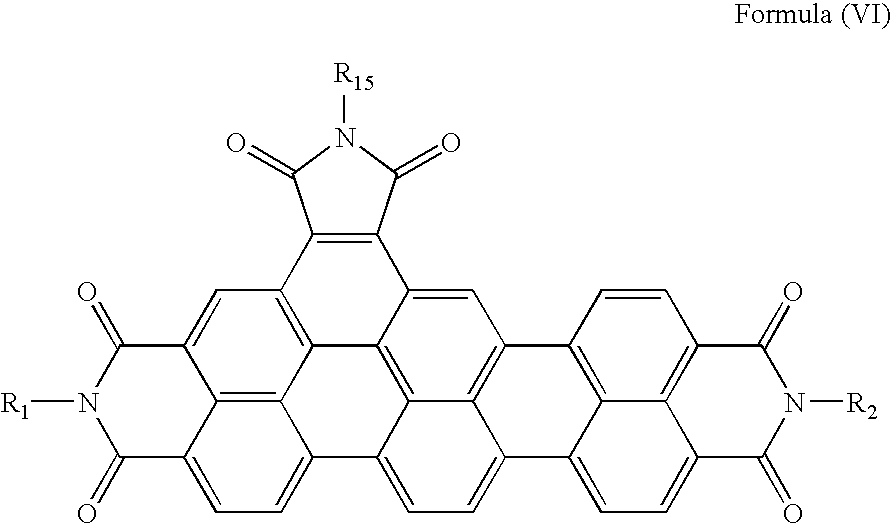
C12=C3C4=C5C=C1C(=O)N([R1])C(=O)C2=CC=C3C1=CC=C2C3=C(C=C(C4=C13)C1=C5C(=O)N([R15])C1=O)C1=C3C2=CC=C2C3=C(C=C1)C(=O)N([R2])C2=O
